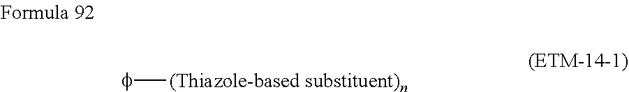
[f][(Thiazole-based substituent)n]
